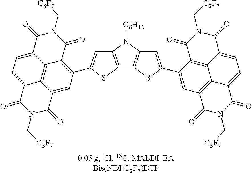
C12=C(N([C6H13])C3=C1SC(C1=CC4=C5C6=C1C(=O)N(C[C3F7])C(=O)C6=CC=C5C(=O)N(C[C3F7])C4=O)=C3)C=C(C1=C3C4=C5C(=CC=C4C(=O)N(C[C3F7])C3=O)C(=O)N(C[C3F7])C(=O)C5=C1)S2
